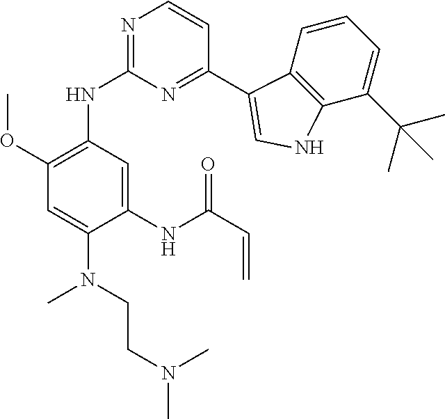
C1(NC(C=C)=O)=CC(NC2=NC=CC(C3=CNC4=C3C=CC=C4C(C)(C)C)=N2)=C(OC)C=C1N(C)CCN(C)C
